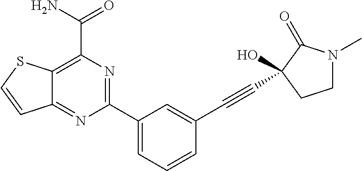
C12=C(C(N)=O)N=C(C3=CC=CC(C#CC4(O)C(=O)N(C)CC4)=C3)N=C1C=CS2
